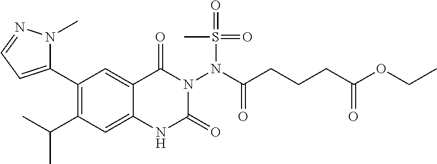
C1(C2=CC=NN2C)=C(C(C)C)C=C2C(=C1)C(=O)N(N(C(CCCC(=O)OCC)=O)S(C)(=O)=O)C(=O)N2
